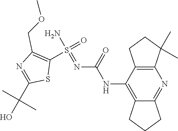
C12=C(C(NC(=O)N=S(N)(=O)C3=C(COC)N=C(C(O)(C)C)S3)=C3C(=N1)CCC3)CCC2(C)C
